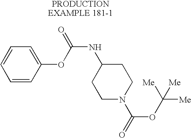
C1=CC=C(OC(NC2CCN(C(OC([Me])([Me])[Me])=O)CC2)=O)C=C1
